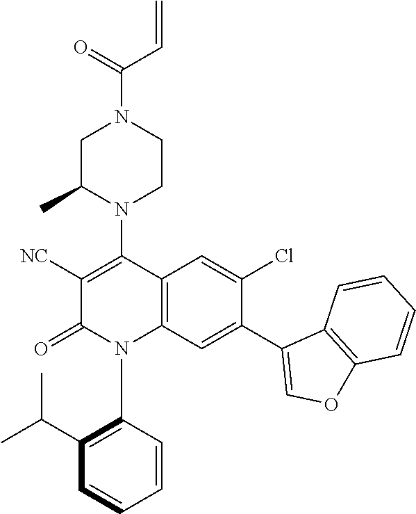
C1C(C)N(C2=C([NC])C(=O)N(C3=C(C(C)C)C=CC=C3)C3=C2C=C(Cl)C(C2=COC4=C2C=CC=C4)=C3)CCN1C(=O)C=C
